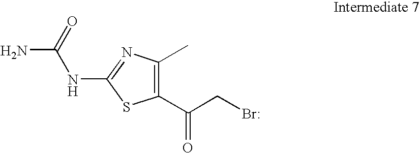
NC(=O)NC1=NC(C)=C(C(CBr)=O)S1
